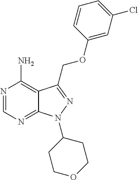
C12=C(N)N=CN=C1N(C1CCOCC1)N=C2COC1=CC(Cl)=CC=C1
